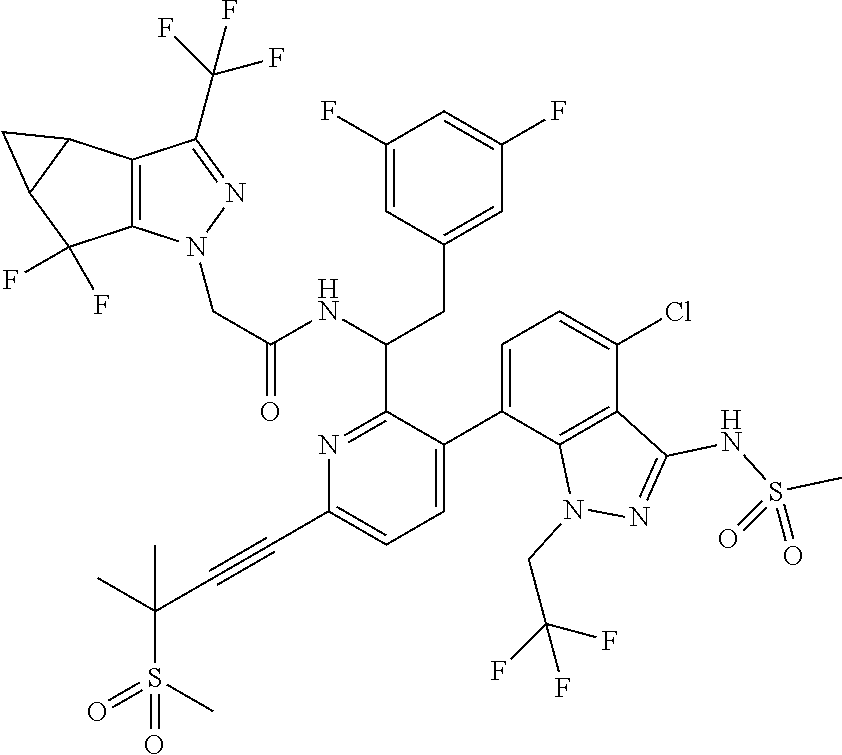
C1(F)=CC(CC(C2=NC(C#CC(S(C)(=O)=O)(C)C)=CC=C2C2=CC=C(Cl)C3=C2N(CC(F)(F)F)N=C3NS(C)(=O)=O)NC(=O)CN2C3=C(C(C(F)(F)F)=N2)C2C(C3(F)F)C2)=CC(F)=C1
